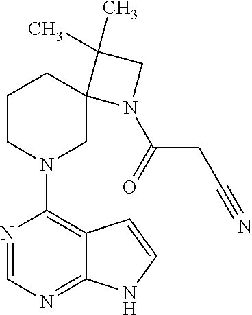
N1=CN=C2C(=C1N1CC3(CCC1)N(C(CC#N)=O)CC3(C)C)C=CN2
